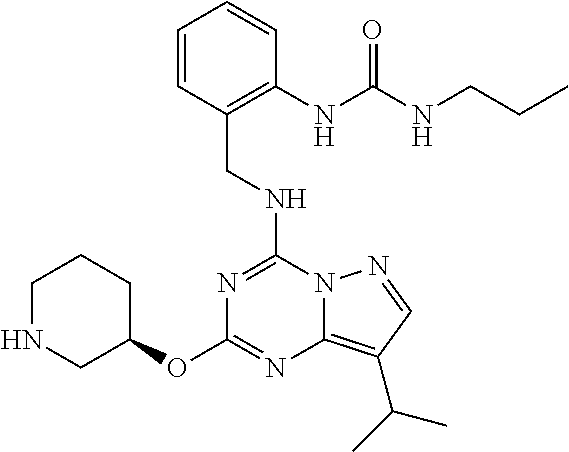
C(NC1=NC(OC2CCCNC2)=NC2=C(C(C)C)C=NN12)C1=C(NC(NCCC)=O)C=CC=C1
